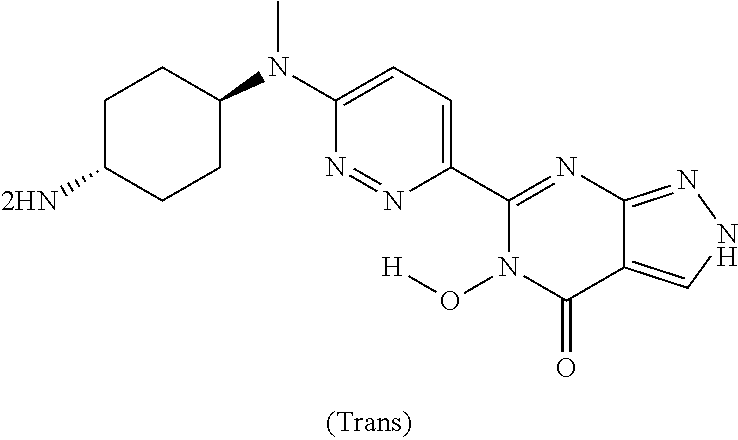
C1C([2HN])CCC(N(C2=CC=C(C3=NC4=NNC=C4C(=O)N3O[H])N=N2)C)C1
